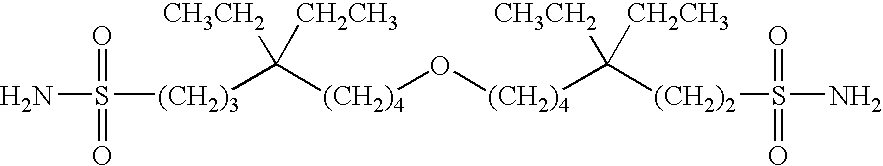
[(CH2)4](C([CH3CH2])([CH2CH3])[(CH2)3]S(N)(=O)=O)O[(CH2)4]C([CH3CH2])([CH2CH3])[(CH2)2]S(N)(=O)=O
